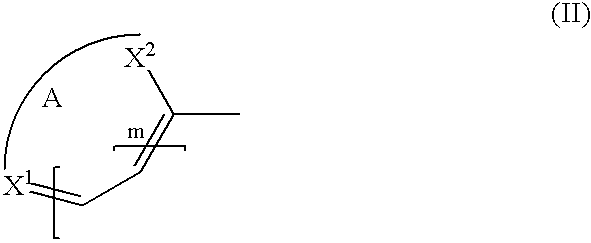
C(=CC=[X1])([X2])C.[A]
